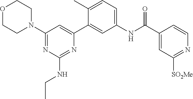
O1CCN(C2=NC(NCC)=NC(C3=CC(NC(C4=CC([SO2Me])=NC=C4)=O)=CC=C3C)=C2)CC1
